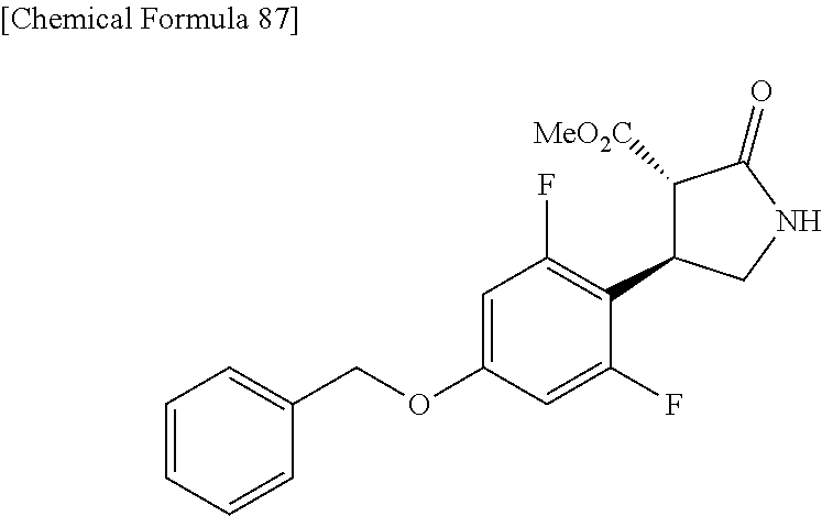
C1=C(OCC2=CC=CC=C2)C=C(F)C(C2C([MeO2C])C(=O)NC2)=C1F
